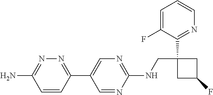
C1(C2=CN=C(NCC3(C4=NC=CC=C4F)CC(F)C3)N=C2)=NN=C(N)C=C1
